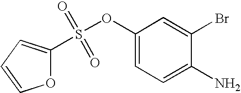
O1C(S(OC2=CC=C(N)C(Br)=C2)(=O)=O)=CC=C1
